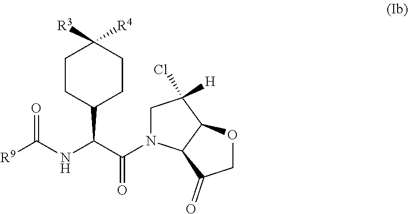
[R3]C1([R4])CCC(C(NC([R9])=O)C(=O)N2CC(Cl)([H])C3C2C(=O)CO3)CC1
